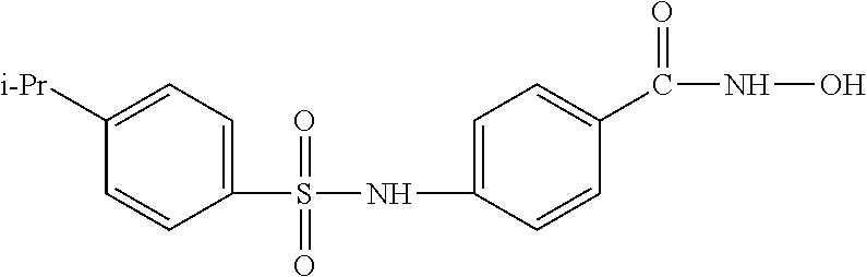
C1([i-Pr])=CC=C(S(=O)(=O)NC2=CC=C(C(NO)=O)C=C2)C=C1
